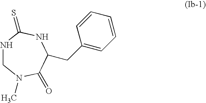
N1CN(C)C(=O)C(CC2=CC=CC=C2)NC1=S
